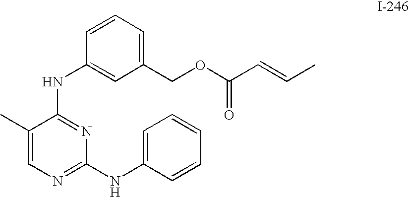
C1=CC=C(COC(C=CC)=O)C=C1NC1=NC(NC2=CC=CC=C2)=NC=C1C
